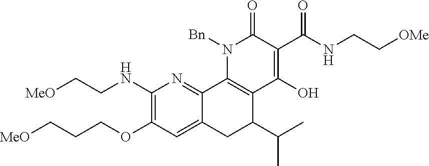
[MeO]CCCOC1=C(NCC[MeO])N=C2C(=C1)CC(C(C)C)C1=C2N([Bn])C(=O)C(C(=O)NCC[OMe])=C1O
